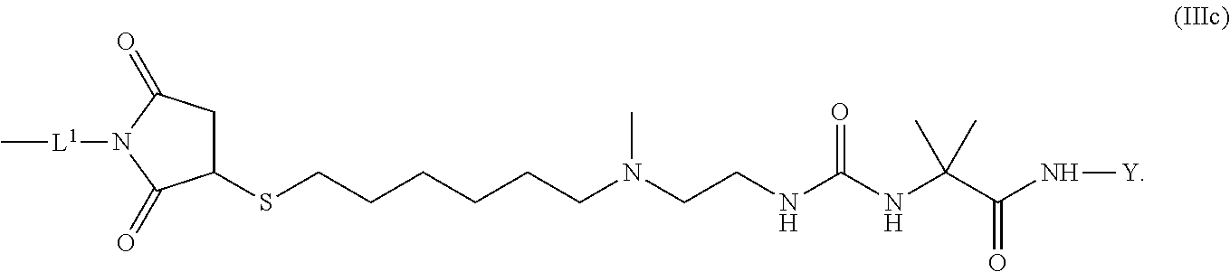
C1(SCCCCCCN(CCNC(NC(C(N[Y])=O)(C)C)=O)C)CC(=O)N([L1]C)C1=O
